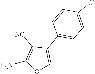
C1=CC(Cl)=CC=C1C1=COC(N)=C1[NC]
